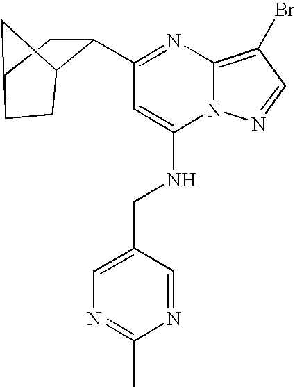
C1(C2C3CC(C2)CC3)=NC2=C(Br)C=NN2C(NCC2=CN=C(C)N=C2)=C1
